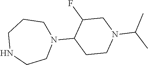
C1CN(C2CCN(C(C)C)CC2F)CCCN1
